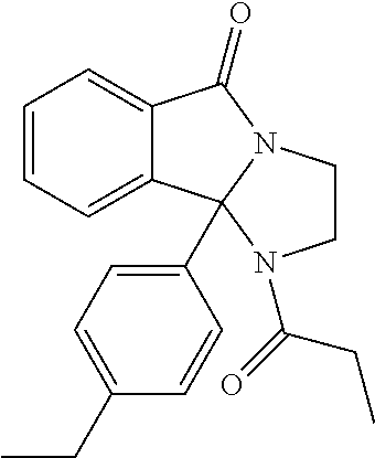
C12=CC=CC=C1C1(C3=CC=C(CC)C=C3)N(C2=O)CCN1C(=O)CC
